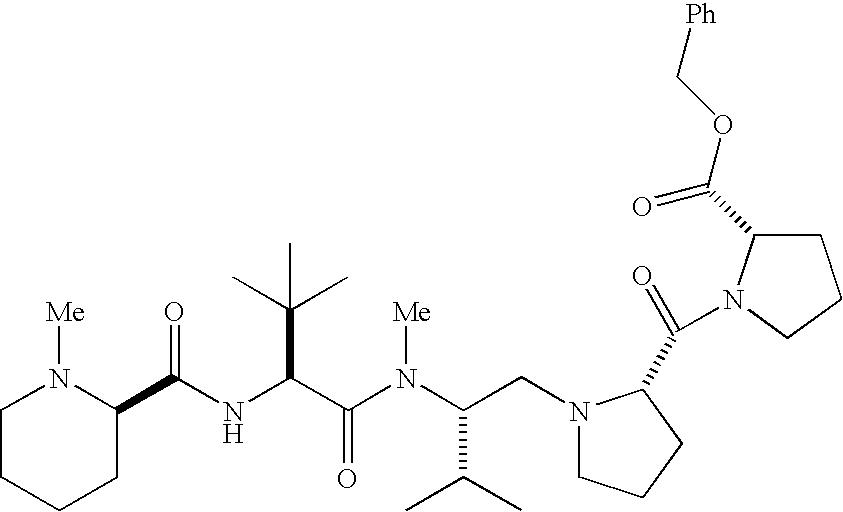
N(C(C(N(C(CN1CCCC1C(=O)N1C(C(OC[Ph])=O)CCC1)C(C)C)[Me])=O)C(C)(C)C)C(=O)C1N([Me])CCCC1
